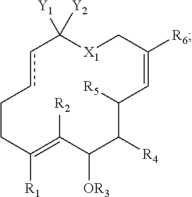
c1cCCC([R1])=C([R2])C([OR3])C([R4])C([R5])C=C([R6])C[X1]C1([Y2])[Y1]
